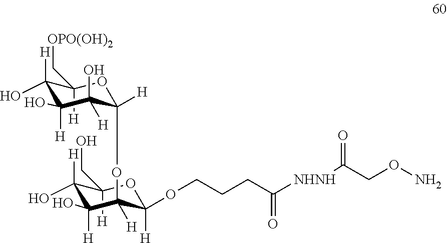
C1(O)([H])C([H])(C[OPO(OH)2])OC([H])(OC2([H])C(OCCCC([NHNH]C(=O)CON)=O)([H])OC([H])(CO)C(O)([H])C2([H])O)C([H])(O)C1([H])O
